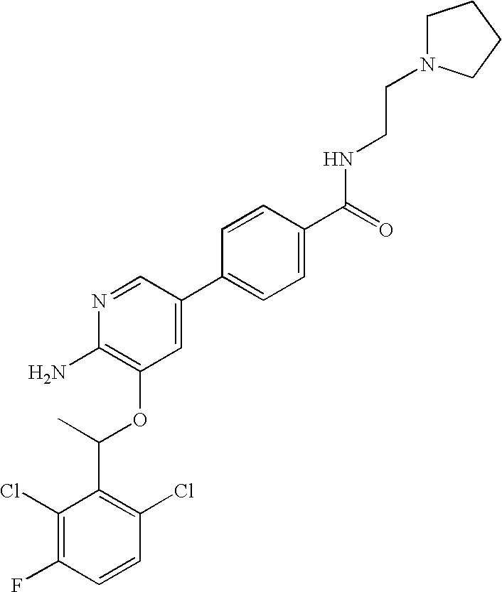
C1(Cl)=C(F)C=CC(Cl)=C1C(C)OC1=C(N)N=CC(C2=CC=C(C(=O)NCCN3CCCC3)C=C2)=C1
